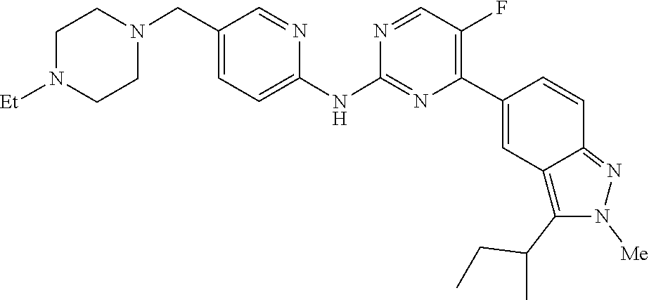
C1CN([Et])CCN1CC1=CC=C(NC2=NC(C3=CC4=C(C(CC)C)N([Me])N=C4C=C3)=C(F)C=N2)N=C1
